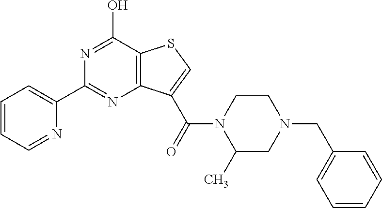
C1(C2=NC3=C(C(O)=N2)SC=C3C(N2C(C)CN(CC3=CC=CC=C3)CC2)=O)=CC=CC=N1
